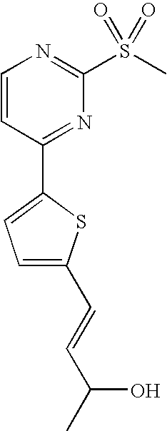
C1=CC(C2=CC=C(C=CC(C)O)S2)=NC(S(C)(=O)=O)=N1
